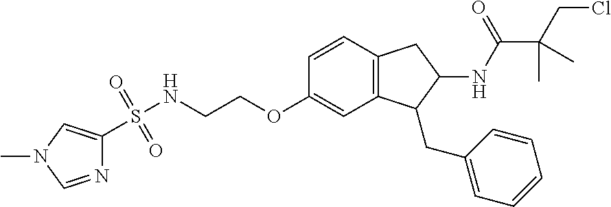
N1=CN(C)C=C1S(NCCOC1=CC2=C(C=C1)CC(NC(=O)C(C)(C)CCl)C2CC1=CC=CC=C1)(=O)=O
